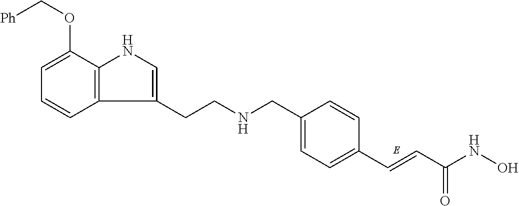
C1=C(CNCCC2=CNC3=C2C=CC=C3OC[Ph])C=CC(C=CC(NO)=O)=C1
